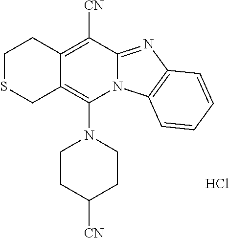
N12C(=NC3=C1C=CC=C3)C([CN])=C1C(=C2N2CCC([CN])CC2)CSCC1.Cl
